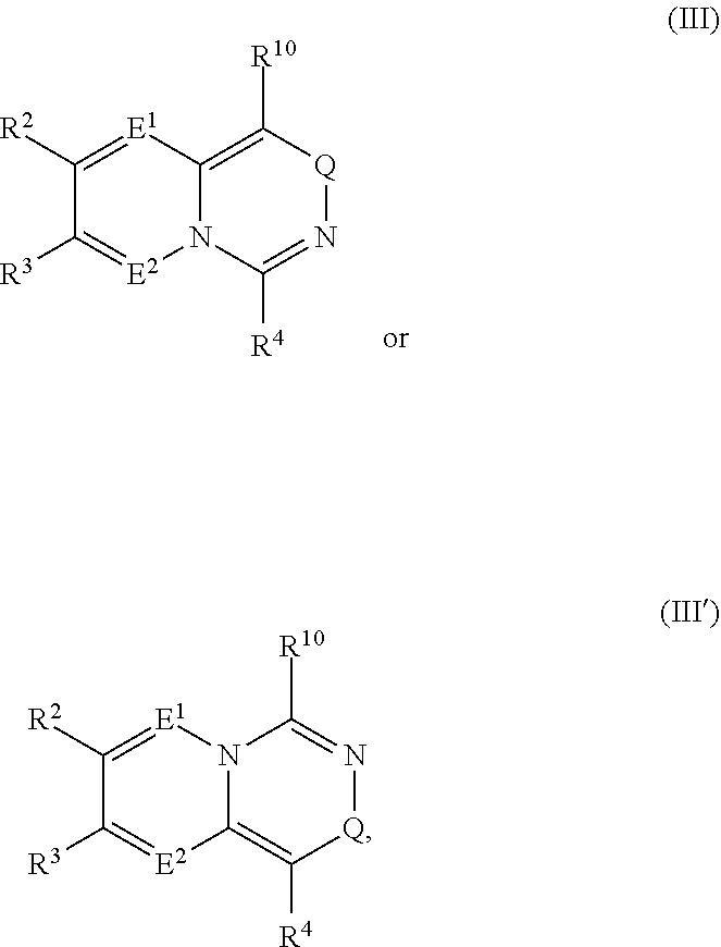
C1([R4])=N[Q]C([R10])=C2N1[E2]=C([R3])C([R2])=[E1]2.C1([R4])=C2N([E1]=C([R2])C([R3])=[E2]2)C([R10])=N[Q]1
